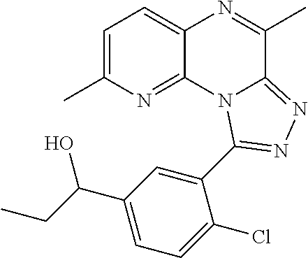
C1=C(C)N=C2C(=C1)N=C(C)C1=NN=C(C3=CC(C(CC)O)=CC=C3Cl)N21
